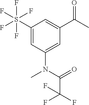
C1(S(F)(F)(F)(F)F)=CC(N(C)C(C(F)(F)F)=O)=CC(C(C)=O)=C1
